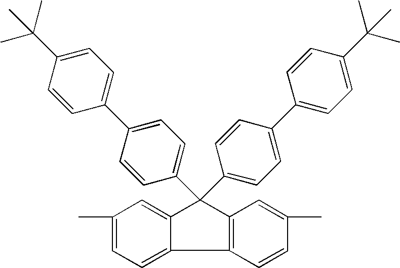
C1(C)=CC=C2C(=C1)C(C1=CC=C(C3=CC=C(C(C)(C)C)C=C3)C=C1)(C1=CC=C(C3=CC=C(C(C)(C)C)C=C3)C=C1)C1=C2C=CC(C)=C1
